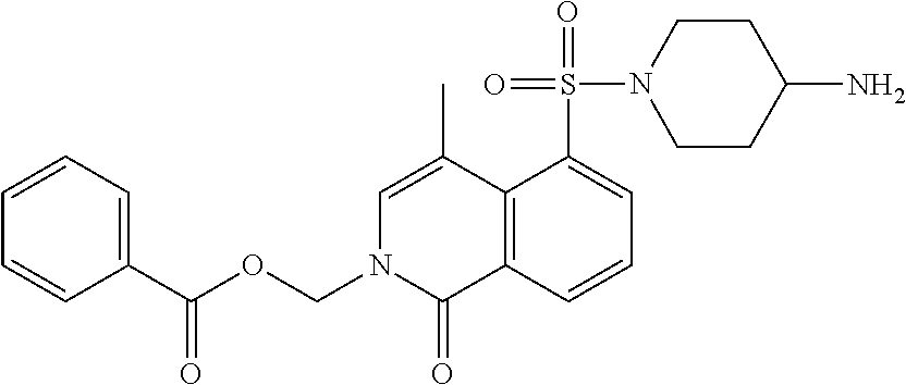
C1(S(=O)(=O)N2CCC(N)CC2)=CC=CC2=C1C(C)=CN(COC(C1=CC=CC=C1)=O)C2=O
